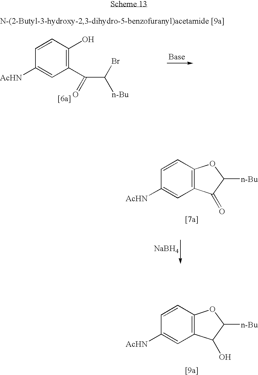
C1=CC2=C(C=C1[AcHN])C(=O)C([n-Bu])O2.[NaBH4].[Base].C1=CC(O)=C(C(=O)C(Br)[n-Bu])C=C1[AcHN].C1=CC2=C(C=C1[AcHN])C(O)C([n-Bu])O2
